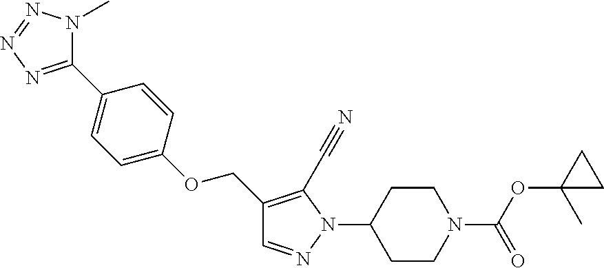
C1CN(C(OC2(C)CC2)=O)CCC1N1N=CC(COC2=CC=C(C3=NN=NN3C)C=C2)=C1C#N
